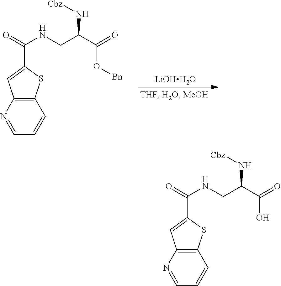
C12=C(N=CC=C1)C=C(C(=O)NCC(C(=O)O[Bn])N[Cbz])S2.[LiOHH2O].C12=C(N=CC=C1)C=C(C(=O)NCC(C(=O)O)N[Cbz])S2
